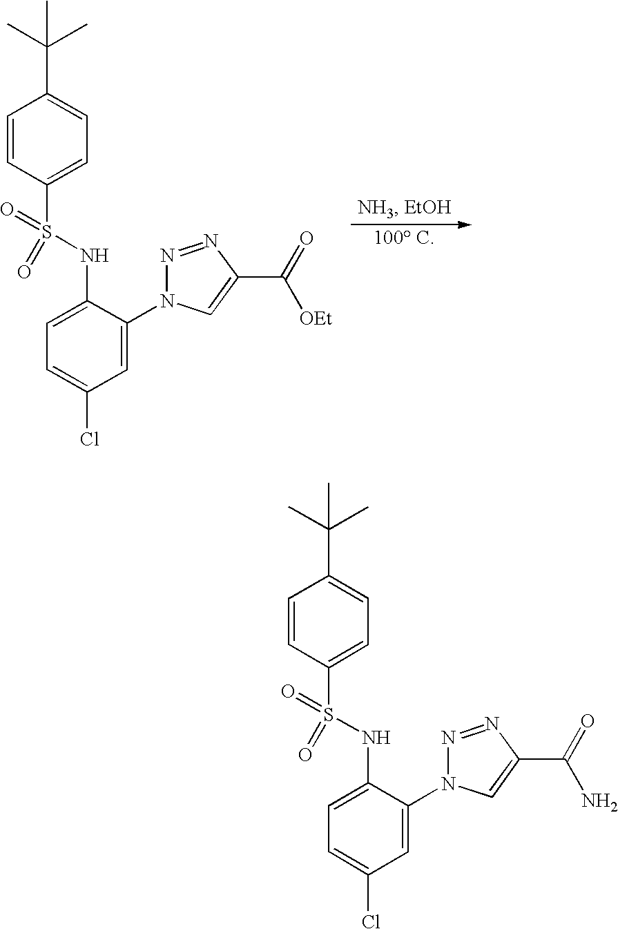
C1=CC(S(NC2=CC=C(Cl)C=C2N2N=NC(C(=O)[OEt])=C2)(=O)=O)=CC=C1C(C)(C)C.C1=CC(S(NC2=CC=C(Cl)C=C2N2N=NC(C(=O)N)=C2)(=O)=O)=CC=C1C(C)(C)C
